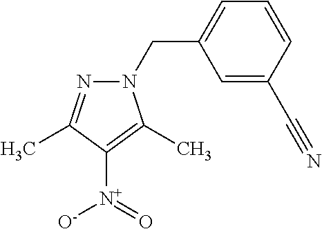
C1(CN2N=C(C)C([N+](=O)[O-])=C2C)=CC=CC(C#N)=C1
